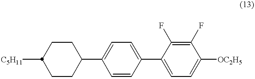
C1CC(C2=CC=C(C3=CC=C([OC2H5])C(F)=C3F)C=C2)CCC1[C5H11]
